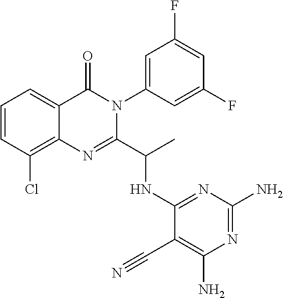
C1=CC(Cl)=C2C(=C1)C(=O)N(C1=CC(F)=CC(F)=C1)C(C(C)NC1=NC(N)=NC(N)=C1C#N)=N2
